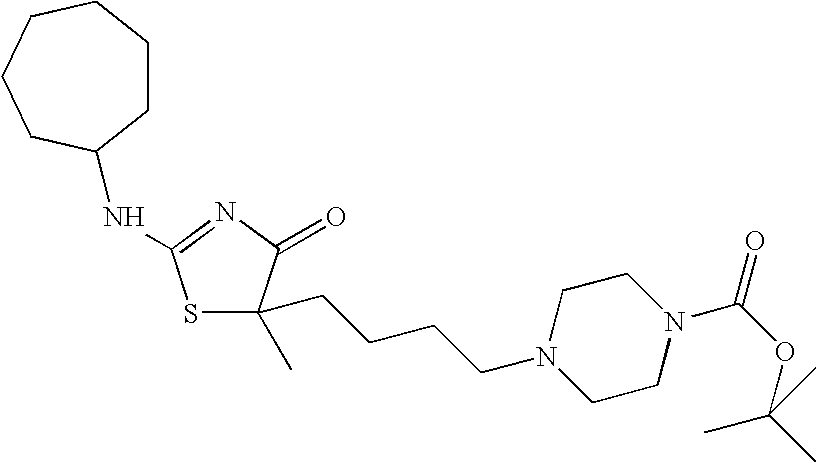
S1C(C)(CCCCN2CCN(C(OC(C)(C)C)=O)CC2)C(=O)N=C1NC1CCCCCC1
